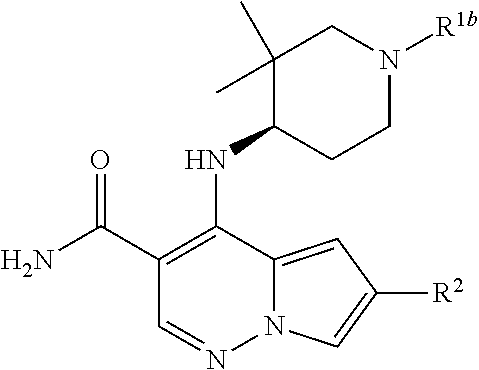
C1(NC2=C(C(N)=O)C=NN3C2=CC([R2])=C3)CCN([R1b])CC1(C)C
